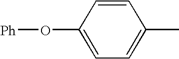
C1=C(C)C=CC(O[Ph])=C1
